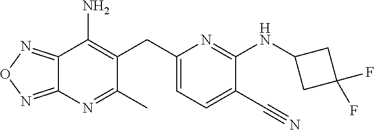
C12=NON=C1N=C(C)C(CC1=CC=C(C#N)C(NC3CC(F)(F)C3)=N1)=C2N
